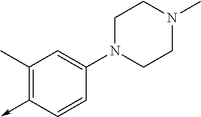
C1(C)=C(->C)C=CC(N2CCN(C)CC2)=C1
